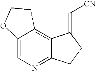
C12=CN=C3C(=C1CCO2)C(=C[CN])CC3
